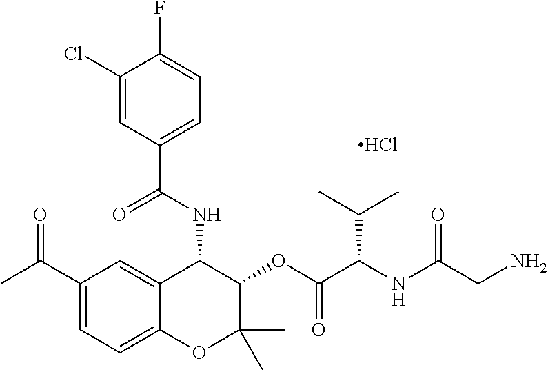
C1(C(C)=O)=CC=C2C(=C1)C(NC(C1=CC=C(F)C(Cl)=C1)=O)C(OC(C(NC(CN)=O)C(C)C)=O)C(C)(C)O2.Cl
